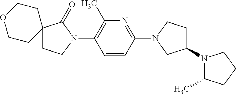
C1COCCC12CCN(C1=C(C)N=C(N3CC(N4C(C)CCC4)CC3)C=C1)C2=O
